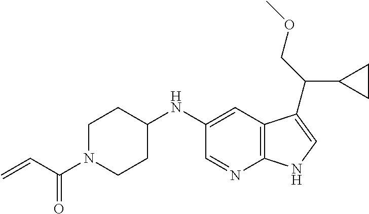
C1=NC2=C(C=C1NC1CCN(C(C=C)=O)CC1)C(C(C1CC1)COC)=CN2
